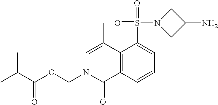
C12=C(C=CC=C1S(=O)(=O)N1CC(N)C1)C(=O)N(COC(C(C)C)=O)C=C2C
